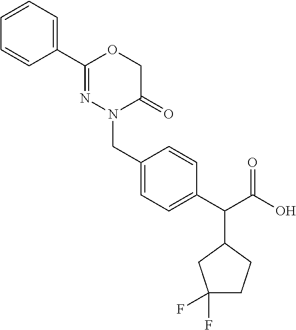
C1(C2=CC=CC=C2)=NN(CC2=CC=C(C(C(O)=O)C3CC(F)(F)CC3)C=C2)C(=O)CO1
